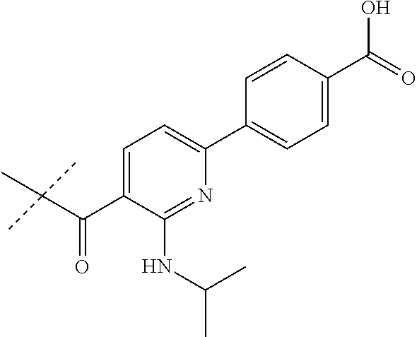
C1=C(C(C(C)(C)C)=O)C(NC(C)C)=NC(C2=CC=C(C(O)=O)C=C2)=C1
